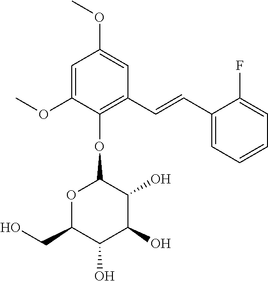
C1(OC)=CC(OC)=CC(C=CC2=CC=CC=C2F)=C1OC1OC(CO)C(O)C(O)C1O
